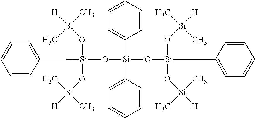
[Si](O[Si]([H])(C)C)(O[Si](C)(C)[H])(O[Si](C1=CC=CC=C1)(C1=CC=CC=C1)O[Si](O[Si](C)(C)[H])(O[Si]([H])(C)C)C1=CC=CC=C1)C1=CC=CC=C1
